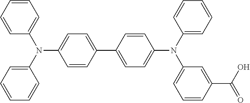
C1=C(N(C2=CC=CC=C2)C2=CC=CC=C2)C=CC(C2=CC=C(N(C3=CC=CC=C3)C3=CC=CC(C(O)=O)=C3)C=C2)=C1
